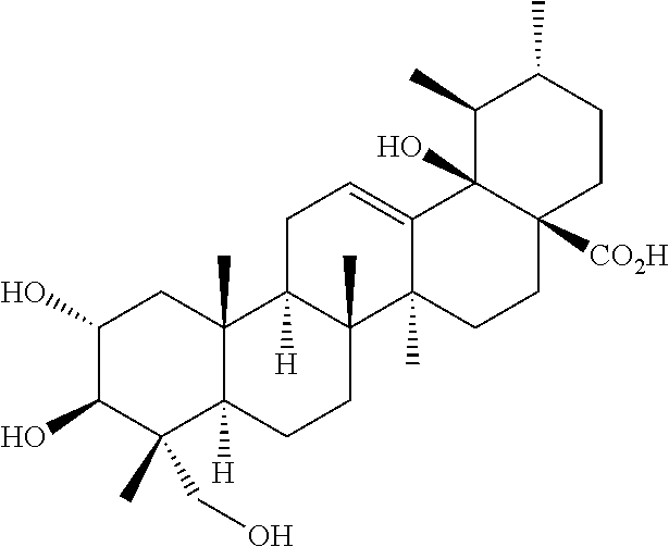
OC1C(C)(CO)C2([H])C(C)(CC1O)C1([H])C(C)(CC2)C2(C)C(=CC1)C1(O)C([CO2H])(CC2)CCC(C)C1C
